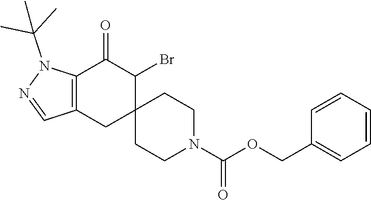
C12=C(CC3(C(Br)C1=O)CCN(C(OCC1=CC=CC=C1)=O)CC3)C=NN2C(C)(C)C
